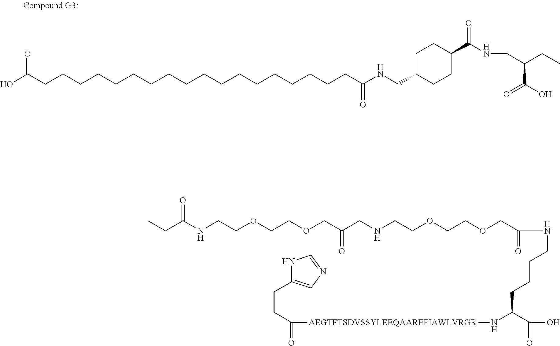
OC(CCCCCCCCCCCCCCCCCCC(NCC1CCC(C(NCC(CC)C(O)=O)=O)CC1)=O)=O.CCC(NCCOCCOCC(CNCCOCCOCC(NCCCCC(C(O)=O)N[AEGTFTSDVSSYLEEQAAREFIAWLVRGR]C(CCC1=CN=CN1)=O)=O)=O)=O
